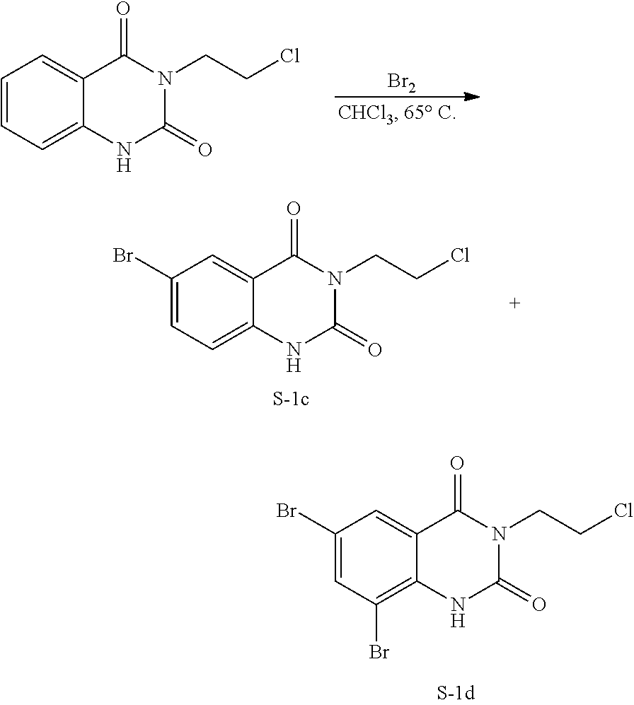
C1(Br)=CC(Br)=C2C(=C1)C(=O)N(CCCl)C(=O)N2.[Br2].C1=CC=C2C(=C1)C(=O)N(CCCl)C(=O)N2.C1(Br)=CC=C2C(=C1)C(=O)N(CCCl)C(=O)N2
